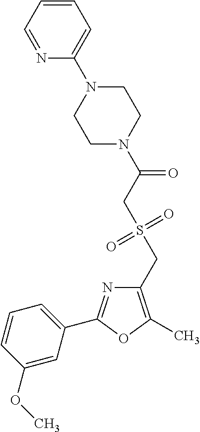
C1(CS(=O)(=O)CC(=O)N2CCN(C3=CC=CC=N3)CC2)=C(C)OC(C2=CC=CC(OC)=C2)=N1
